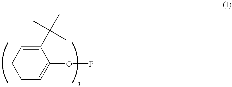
C1C=C(OP)C(C(C)(C)C)=CC1
